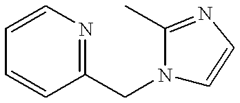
C1=CC(CN2C=CN=C2C)=NC=C1
